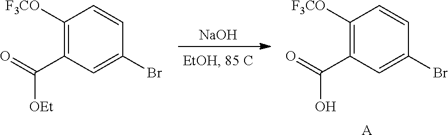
C1([F3CO])=C(C(=O)[OEt])C=C(Br)C=C1.[NaOH].C1([F3CO])=C(C(=O)O)C=C(Br)C=C1.[A]
